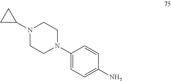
N1(C2CC2)CCN(C2=CC=C(N)C=C2)CC1
